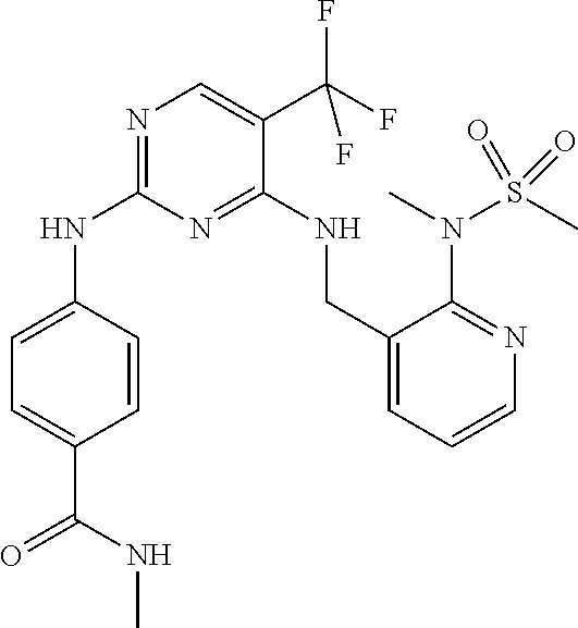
C1=C(NC2=NC=C(C(F)(F)F)C(NCC3=CC=CN=C3N(C)S(C)(=O)=O)=N2)C=CC(C(=O)NC)=C1
